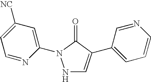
N1C=C(C2=CC=CN=C2)C(=O)N1C1=CC([NC])=CC=N1
